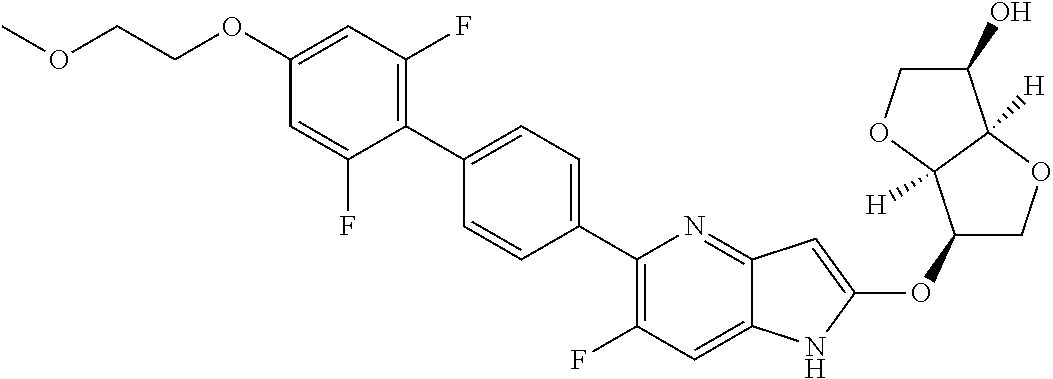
C1(OC2=CC3=NC(C4=CC=C(C5=C(F)C=C(OCCOC)C=C5F)C=C4)=C(F)C=C3N2)COC2([H])C1([H])OCC2O
